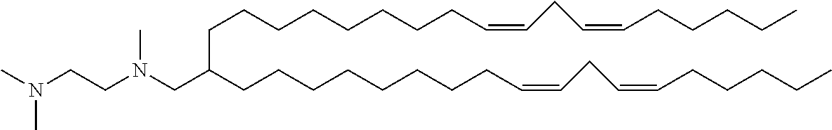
C(C(CCCCCCCCC=CCC=CCCCCC)CN(C)CCN(C)C)CCCCCCCC=CCC=CCCCCC
